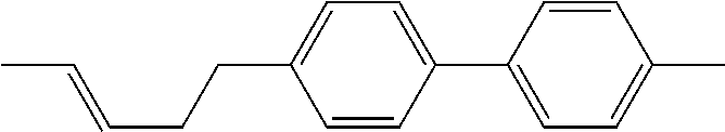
C(=CCCC1=CC=C(C2=CC=C(C)C=C2)C=C1)C
